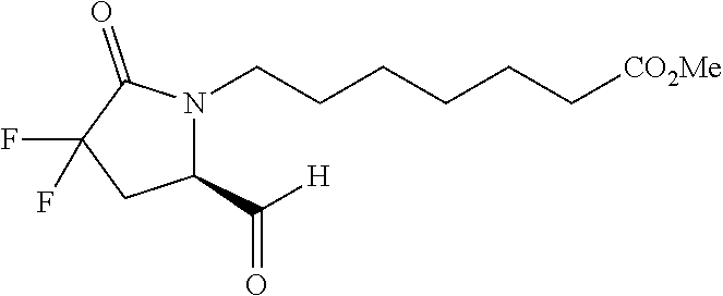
C1(C(=O)[H])N(CCCCCC[CO2Me])C(=O)C(F)(F)C1
